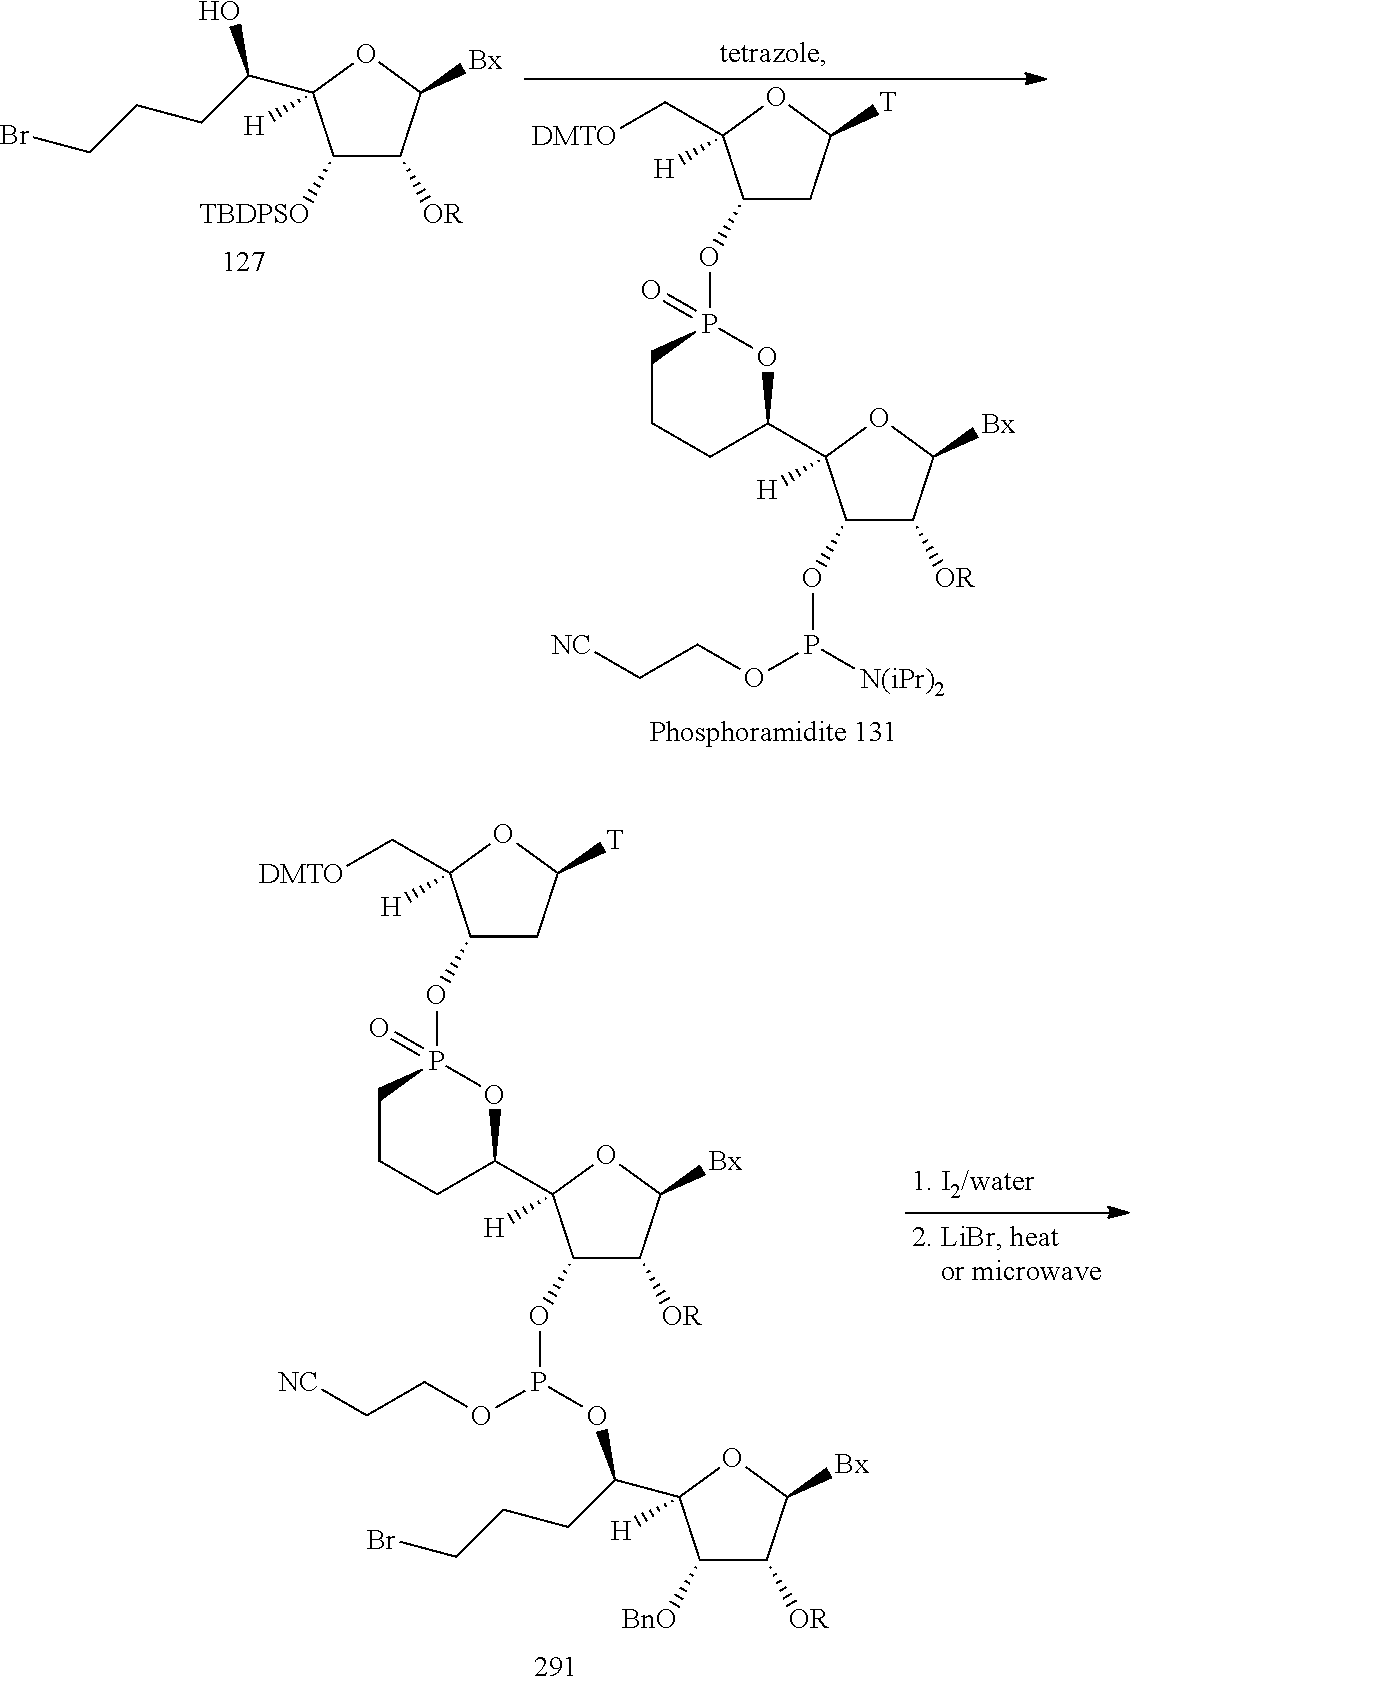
C1(OP(OCC[NC])OC(CCCBr)C2([H])C([BnO])C([OR])C([Bx])O2)C([OR])C([Bx])OC1([H])C1CCCP(OC2CC([T])OC2(C[DMTO])[H])(=O)O1.C1(OP(OCC[NC])[N(iPr)2])C([OR])C([Bx])OC1([H])C1CCCP(OC2CC([T])OC2(C[DMTO])[H])(=O)O1.C1([TBDPSO])C([OR])C([Bx])OC1(C(CCCBr)O)[H]
